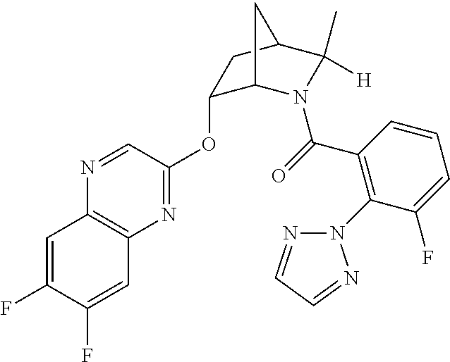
N1=CC(OC2C3N(C(=O)C4=C(N5N=CC=N5)C(F)=CC=C4)C(C)([H])C(C2)C3)=NC2=C1C=C(F)C(F)=C2
